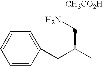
C1=CC(CC(C)CN)=CC=C1.[CH3CO2H]
